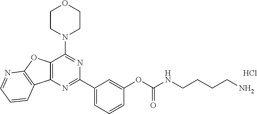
Cl.C12=C(N=C(C3=CC=CC(OC(NCCCCN)=O)=C3)N=C1N1CCOCC1)C1=C(O2)N=CC=C1
